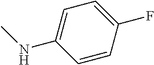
C1=C(F)C=CC(NC)=C1
